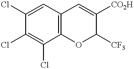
C1(Cl)=C(Cl)C2=C(C=C1Cl)C=C([CO2H])C([CF3])O2
